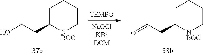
C1C(CC=O)[NBOC]CCC1.C1C(CCO)[NBOC]CCC1
